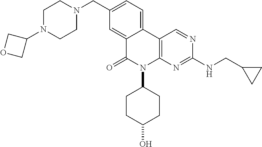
C1N(C2COC2)CCN(CC2=CC=C3C(=C2)C(=O)N(C2CCC(O)CC2)C2=C3C=NC(NCC3CC3)=N2)C1
